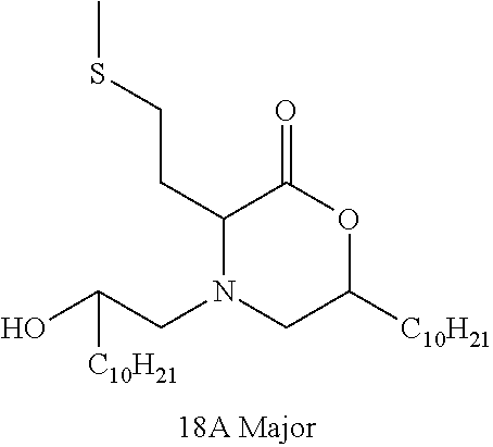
C1(CCSC)N(CC(O)[C10H21])CC([C10H21])OC1=O
